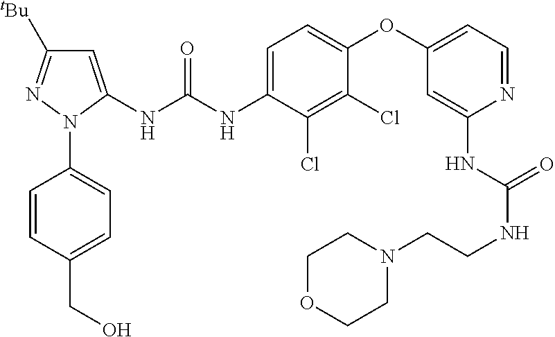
C1=C(NC(NC2=CC=C(OC3=CC=NC(NC(NCCN4CCOCC4)=O)=C3)C(Cl)=C2Cl)=O)N(C2=CC=C(CO)C=C2)N=C1[tBu]
